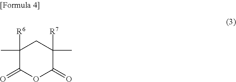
C1(C)([R6])C(=O)OC(=O)C(C)([R7])C1
